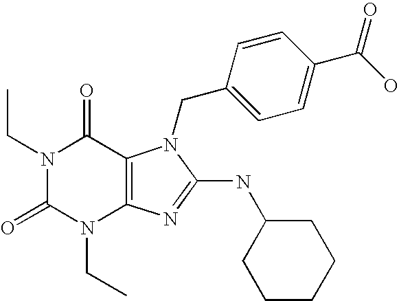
N1(CC)C(=O)N(CC)C2=C(C1=O)N(CC1=CC=C(C(O)=O)C=C1)C(NC1CCCCC1)=N2
